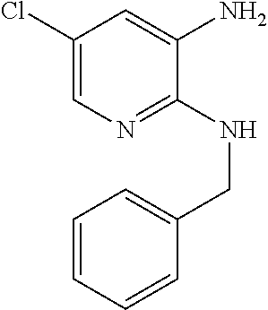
C1(Cl)=CN=C(NCC2=CC=CC=C2)C(N)=C1
